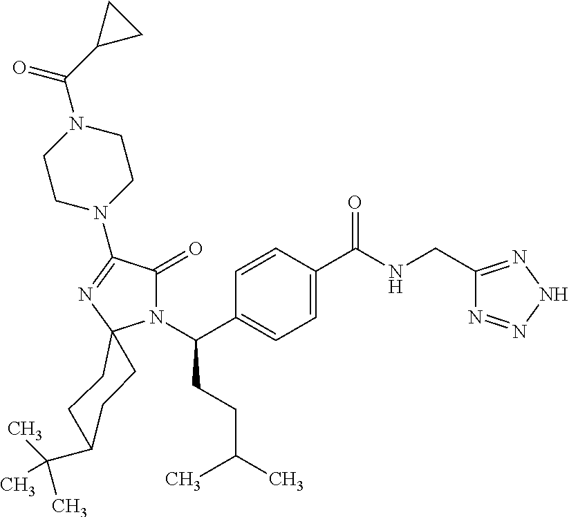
C1C(C(C)(C)C)CCC2(C1)N(C(CCC(C)C)C1=CC=C(C(=O)NCC3=NNN=N3)C=C1)C(=O)C(N1CCN(C(C3CC3)=O)CC1)=N2
